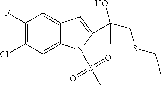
C1(F)=C(Cl)C=C2C(=C1)C=C(C(CSCC)(O)C)N2S(C)(=O)=O
